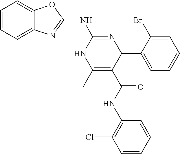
C1=CC=C2C(=C1)N=C(NC1=NC(C3=CC=CC=C3Br)C(C(=O)NC3=C(Cl)C=CC=C3)=C(C)N1)O2
